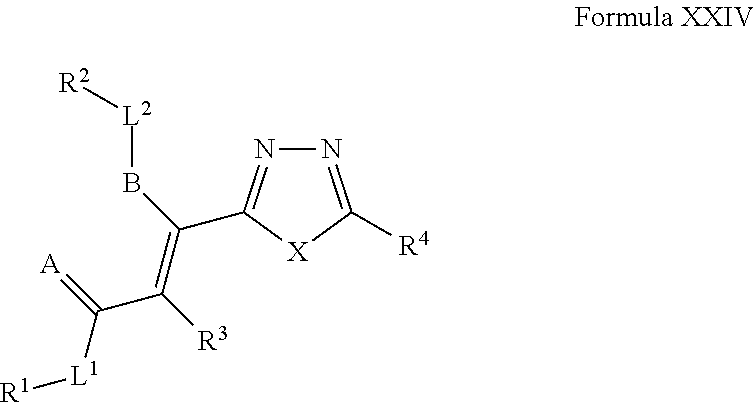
N1=C([R4])[X]C(C(B[L2][R2])=C([R3])C(=[A])[L1][R1])=N1
